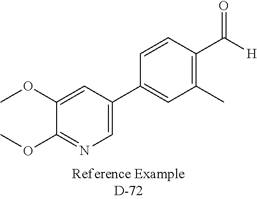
C1(OC)=NC=C(C2=CC(C)=C(C([H])=O)C=C2)C=C1OC
